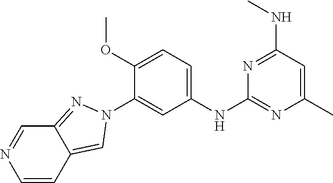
C1=C(NC2=NC(C)=CC(NC)=N2)C=C(N2N=C3C(=C2)C=CN=C3)C(OC)=C1
